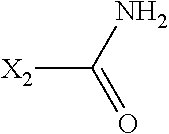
[X2]C(N)=O
